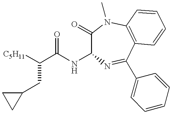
C1(=O)C(NC(C([C5H11])CC2CC2)=O)N=C(C2=CC=CC=C2)C2=C(N1C)C=CC=C2
